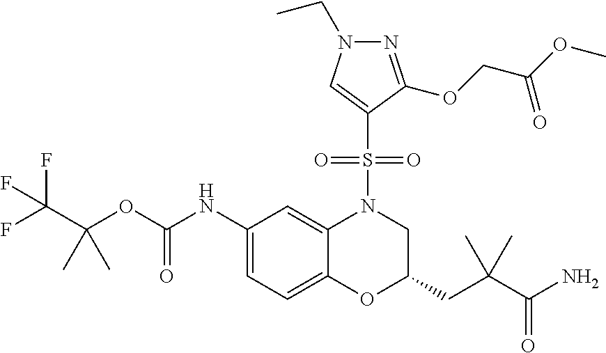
C(OC(NC1=CC=C2C(=C1)N(S(=O)(=O)C1=CN(CC)N=C1OCC(OC)=O)CC(CC(C(N)=O)(C)C)O2)=O)(C(F)(F)F)(C)C
